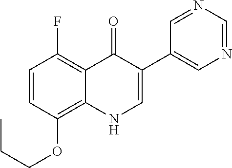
C1=CC(OCCC)=C2C(=C1F)C(=O)C(C1=CN=CN=C1)=CN2
